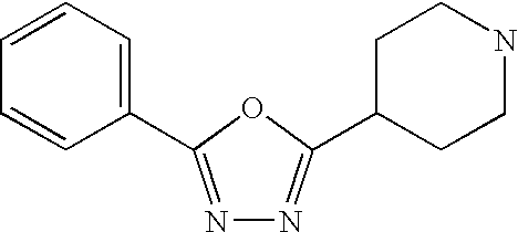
N1=C(C2=CC=CC=C2)OC(C2CCNCC2)=N1
